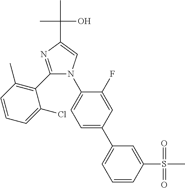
C1=CC(S(=O)(=O)C)=CC(C2=CC=C(N3C(C4=C(C)C=CC=C4Cl)=NC(C(C)(O)C)=C3)C(F)=C2)=C1
